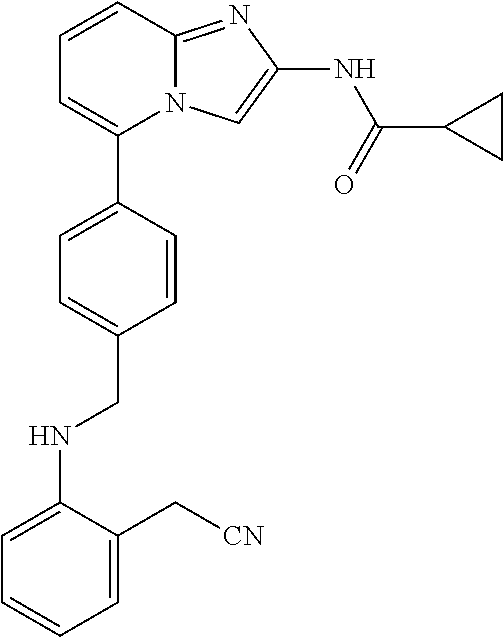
C1=CC(C2=CC=CC3=NC(NC(=O)C4CC4)=CN23)=CC=C1CNC1=CC=CC=C1C[CN]
